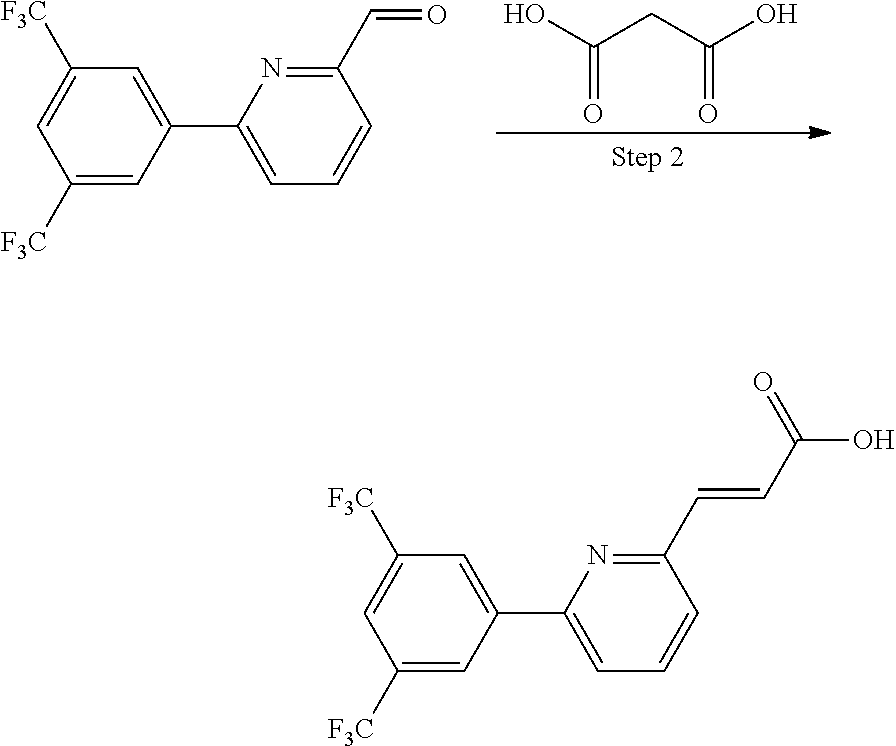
C1([F3C])=CC(C2=CC=CC(C=O)=N2)=CC([F3C])=C1.OC(CC(O)=O)=O.C1([F3C])=CC(C2=CC=CC(C=CC(O)=O)=N2)=CC([F3C])=C1
